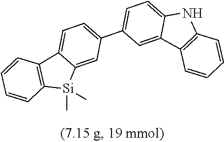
C12=C(C3=CC=C(C4=CC=C5C(=C4)C4=C(N5)C=CC=C4)C=C3[Si]1(C)C)C=CC=C2
